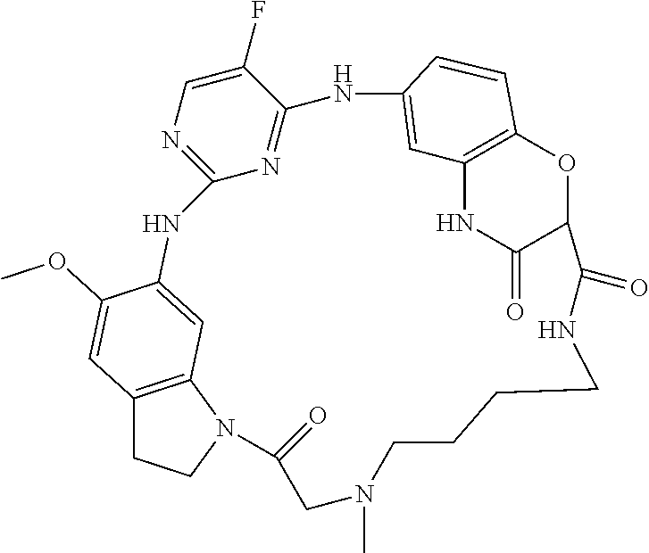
C12=C3N(CC1)C(=O)CN(C)CCCCNC(=O)C1OC4=C(NC1=O)C=C(NC1=NC(=NC=C1F)NC(=C3)C(OC)=C2)C=C4
